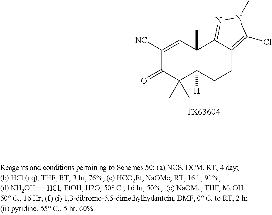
C1([NC])=CC2(C)C([H])(C(C)(C)C1=O)CCC1=C(Cl)N(C)N=C21.[TX63604].[NH2OH][HCl]
